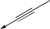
CC#C->C
